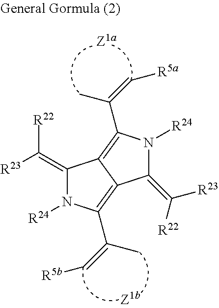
C1(=C([R22])[R23])N([R24])C(C(=C[R5a])C)=C2C1=C(C(=C[R5b])C)N([R24])C2=C([R22])[R23]
